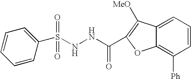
N(NC(=O)C1=C([MeO])C2=CC=CC([Ph])=C2O1)S(C1=CC=CC=C1)(=O)=O
